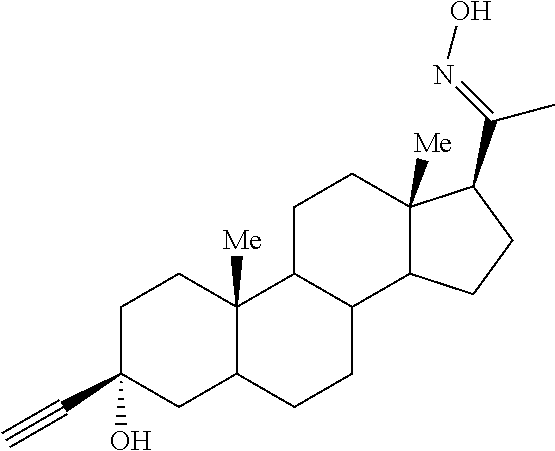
C1C2C(C3C([Me])(C1)C(C(=NO)C)CC3)CCC1C2([Me])CCC(C#C)(O)C1
